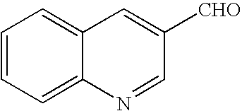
C1=CC=C2C(=C1)C=C([CHO])C=N2
